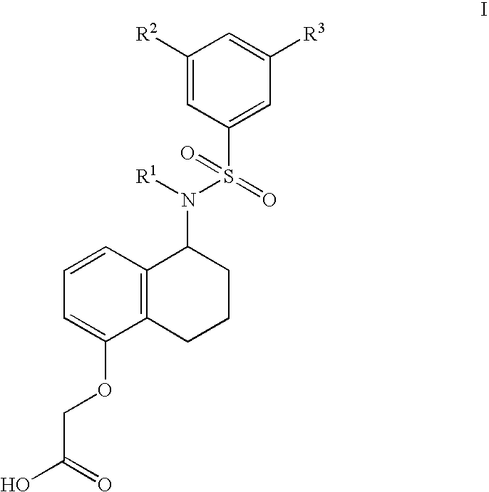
C1([R2])=CC(S(N(C2C3=C(CCC2)C(OCC(O)=O)=CC=C3)[R1])(=O)=O)=CC([R3])=C1
